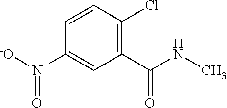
C1(C(NC)=O)=C(Cl)C=CC([N+]([-O])=O)=C1
